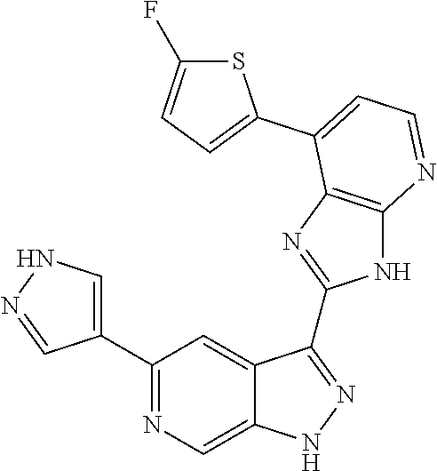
C1(C2=NC=C3C(=C2)C(C2=NC4=C(N2)N=CC=C4C2=CC=C(F)S2)=NN3)=CNN=C1
